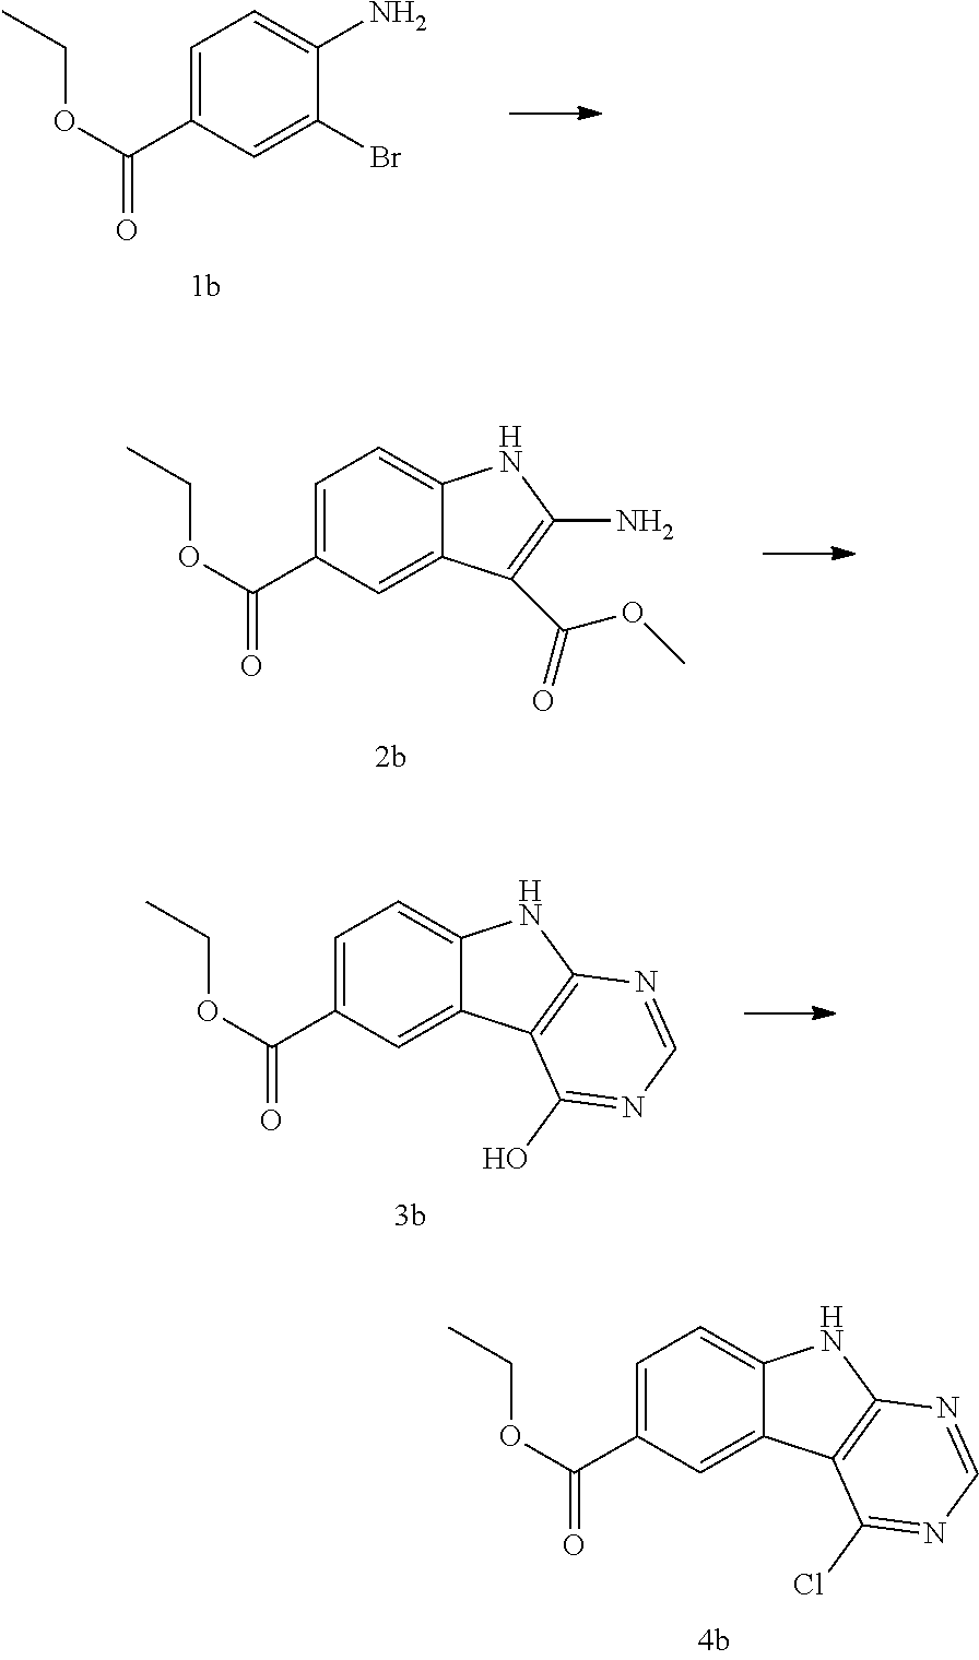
C1=C(C(OCC)=O)C=C(Br)C(N)=C1.C1=C(C(OCC)=O)C=C2C(=C1)NC(N)=C2C(=O)OC.C1=C(C(OCC)=O)C=C2C(=C1)NC1=C2C(O)=NC=N1.C1=C(C(OCC)=O)C=C2C(=C1)NC1=C2C(Cl)=NC=N1
